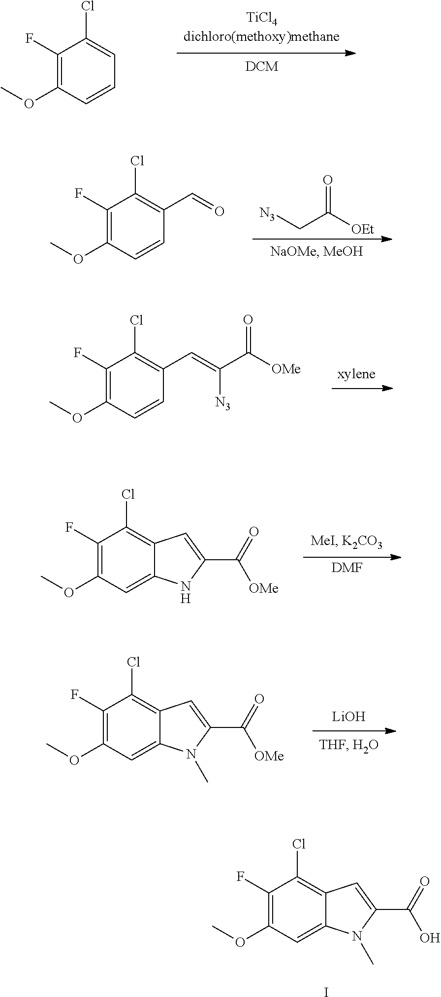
C1(F)=C(OC)C=CC=C1Cl.C1(F)=C(OC)C=CC(C=O)=C1Cl.[N3]CC([OEt])=O.C1(F)=C(OC)C=CC(C=C([N3])C([OMe])=O)=C1Cl.C1(F)=C(OC)C=C2C(=C1Cl)C=C(C(=O)[OMe])N2.[DMF].C1(F)=C(OC)C=C2C(=C1Cl)C=C(C(=O)[OMe])N2C.[LiOH].C1(F)=C(OC)C=C2C(=C1Cl)C=C(C(=O)O)N2C.I
